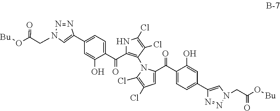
C1(C2=CN(CC(O[Bu])=O)N=N2)=CC=C(C(=O)C2=C(N3C(C(C4=CC=C(C5=CN(CC(O[Bu])=O)N=N5)C=C4O)=O)=CC(Cl)=C3Cl)C(Cl)=C(Cl)N2)C(O)=C1
